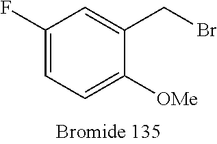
C1(F)=CC=C([OMe])C(CBr)=C1
